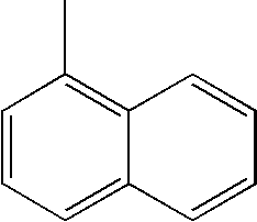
C1=CC=C2C(=C1C)C=CC=C2
